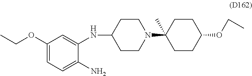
C1CC(N2CCC(NC3=CC(OCC)=CC=C3N)CC2)(C)CCC1OCC
